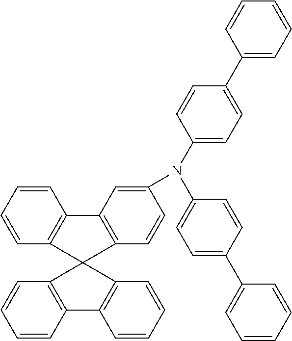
C1=CC=CC2=C1C1=C(C=CC(N(C3=CC=C(C4=CC=CC=C4)C=C3)C3=CC=C(C4=CC=CC=C4)C=C3)=C1)C21C2=C(C=CC=C2)C2=C1C=CC=C2
